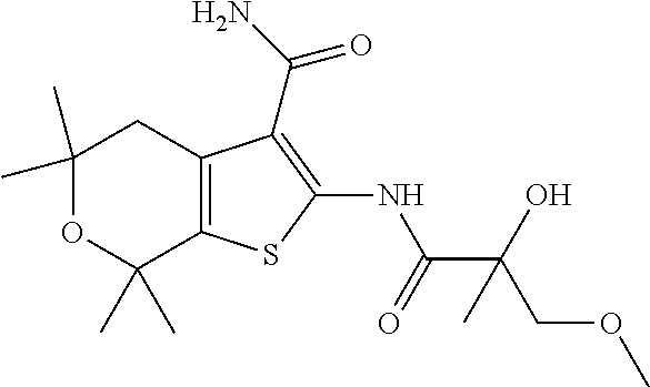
C1(C)(C)OC(C)(C)C2=C(C1)C(C(=O)N)=C(NC(C(COC)(O)C)=O)S2
